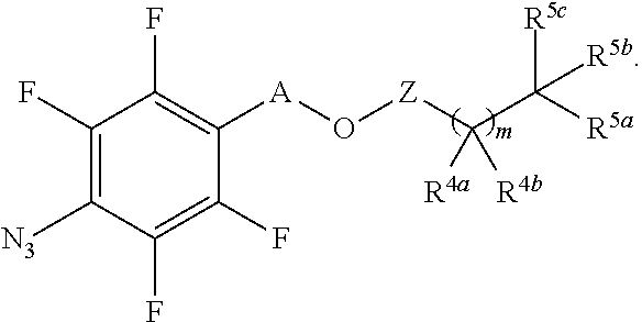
C1(F)=C([N3])C(F)=C(F)C([A]O[Z]C(C([R5a])([R5c])[R5b])([R4a])[R4b])=C1F
